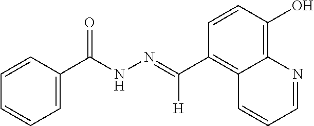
C1=CC(O)=C2C(=C1C([H])=NNC(C1=CC=CC=C1)=O)C=CC=N2
